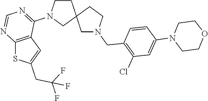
C1CN(C2=NC=NC3=C2C=C(CC(F)(F)F)S3)CC12CN(CC1=C(Cl)C=C(N3CCOCC3)C=C1)CC2
